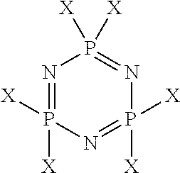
N1=P([X])([X])N=P([X])([X])N=P1([X])[X]
